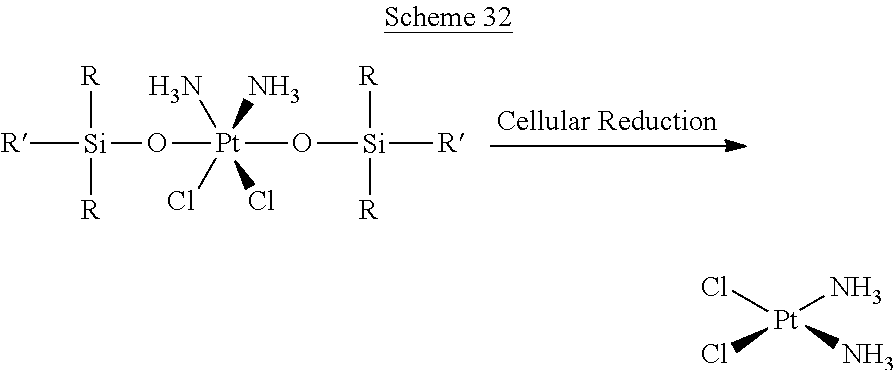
[R][Si]([R])([R])O[Pt](O[Si]([R])([R])[R])(N)(N)(Cl)Cl.[Pt](N)(Cl)(Cl)N
